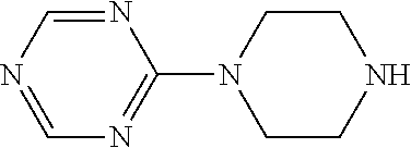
N1=CN=CN=C1N1CCNCC1
